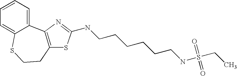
C12=CC=CC=C1SCCC1=C2N=C(NCCCCCCNS(CC)(=O)=O)S1
